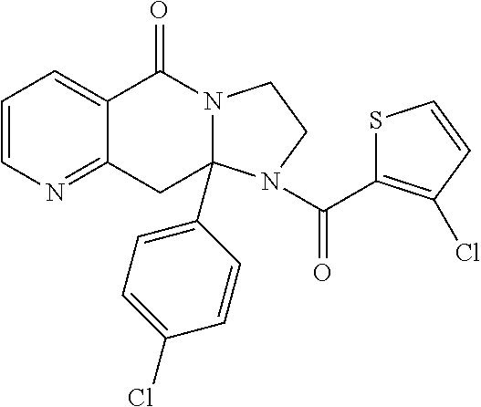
C1=CN=C2C(=C1)C(=O)N1C(C3=CC=C(Cl)C=C3)(C2)N(C(C2=C(Cl)C=CS2)=O)CC1
